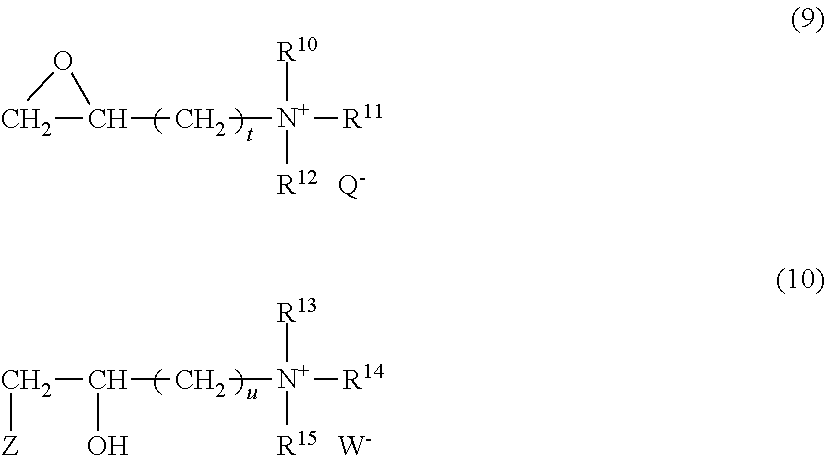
C1C(C[N+]([R11])([R10])[R12])O1.[Q-].C(C(C[N+]([R14])([R13])[R15])O)[Z].[W]
